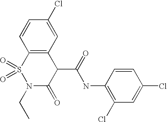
C1=CC(Cl)=CC(Cl)=C1NC(C1C(=O)N(CC)S(=O)(=O)C2=C1C=C(Cl)C=C2)=O
